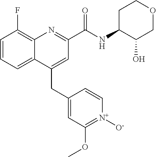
C(C1=CC(C(NC2C(O)COCC2)=O)=NC2=C(F)C=CC=C12)C1=CC(OC)=[N+]([O-])C=C1
